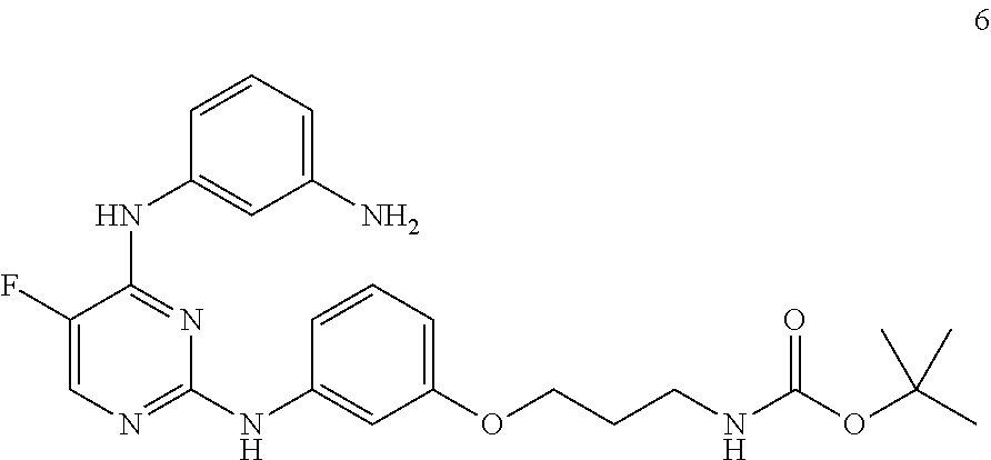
C1(F)=CN=C(NC2=CC(OCCCNC(OC(C)(C)C)=O)=CC=C2)N=C1NC1=CC(N)=CC=C1
